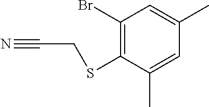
C1(Br)=C(SCC#N)C(C)=CC(C)=C1
